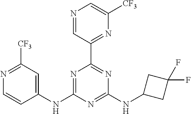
N1=C(NC2=CC([CF3])=NC=C2)N=C(NC2CC(F)(F)C2)N=C1C1=NC([CF3])=CN=C1
